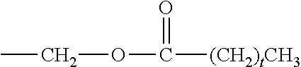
C(OC([(CH2)tCH3])=O)C
